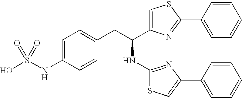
OS(NC1=CC=C(CC(NC2=NC(C3=CC=CC=C3)=CS2)C2=CSC(C3=CC=CC=C3)=N2)C=C1)(=O)=O
